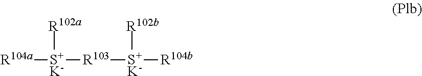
[R102a][S+K-]([R104a])[R103][S+K-]([R102b])[R104b]
